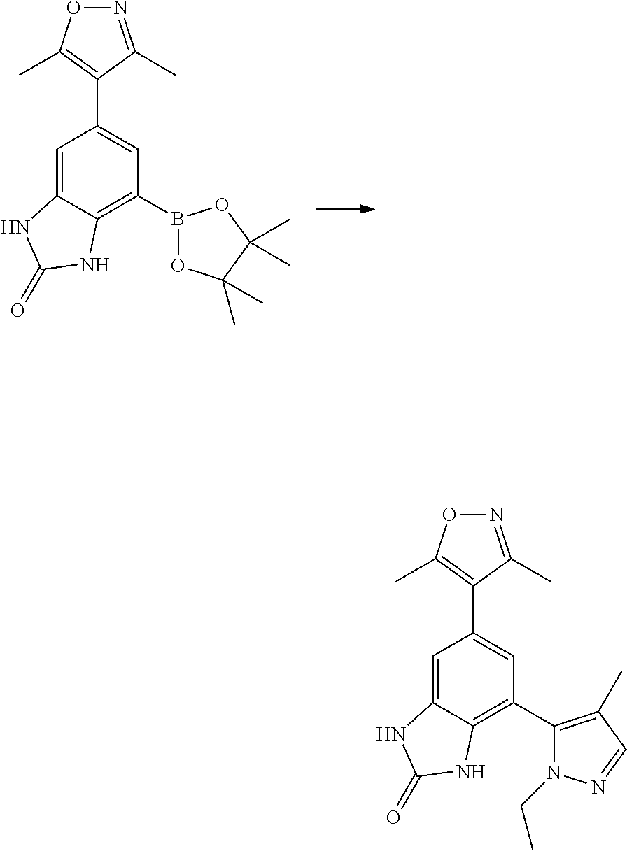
N1=C(C)C(C2=CC(B3OC(C)(C)C(C)(C)O3)=C3C(=C2)NC(=O)N3)=C(C)O1.N1=C(C)C(C2=CC(C3=C(C)C=NN3CC)=C3C(=C2)NC(=O)N3)=C(C)O1
